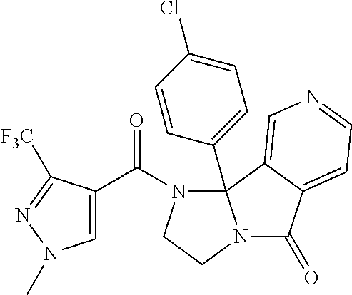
C1=CC(C23N(C(=O)C4=CN(C)N=C4[F3C])CCN2C(=O)C2=CC=NC=C32)=CC=C1Cl
